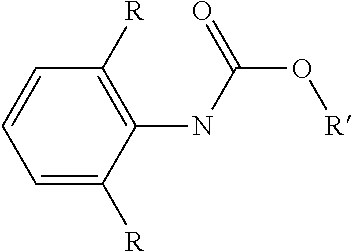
C1=C([R])C(NC(O[R])=O)=C([R])C=C1
